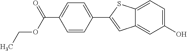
C12=CC=C(O)C=C1C=C(C1=CC=C(C(=O)OCC)C=C1)S2
